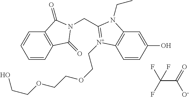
C1=CC2=C(C=C1)C(=O)N(CC1=[N+](CCOCCOCCO)C3=C(C=C(O)C=C3)N1CC)C2=O.C(C(=O)[O-])(F)(F)F
